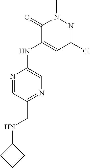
C1(=O)C(NC2=CN=C(CNC3CCC3)C=N2)=CC(Cl)=NN1C
